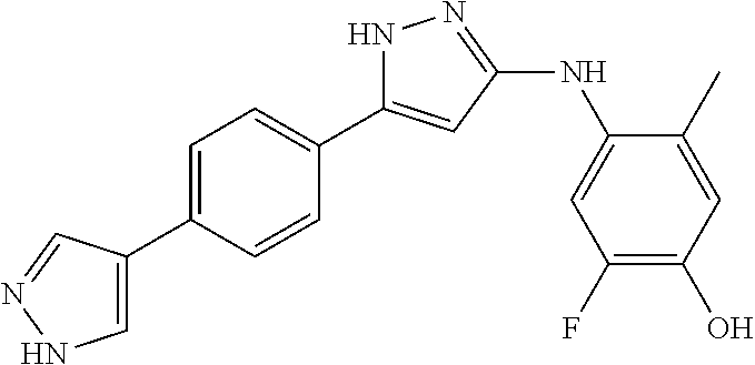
N1C(C2=CC=C(C3=CNN=C3)C=C2)=CC(NC2=CC(F)=C(O)C=C2C)=N1
